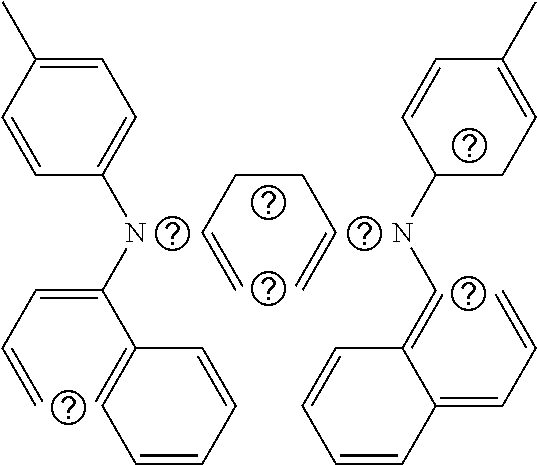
C1=C(C)C=CC(NC(=CC=C)C2=CC=CC=C2)=C1.C(=C)CCC=C.N(C1CC=C(C)C=C1)C=C1C(=CC=C)C=CC=C1
